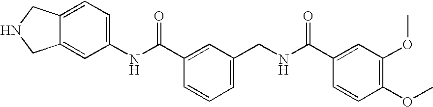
C12=CC(NC(C3=CC(CNC(C4=CC(OC)=C(OC)C=C4)=O)=CC=C3)=O)=CC=C1CNC2
